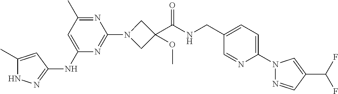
N1C(C)=CC(NC2=CC(C)=NC(N3CC(C(NCC4=CC=C(N5N=CC(C(F)F)=C5)N=C4)=O)(OC)C3)=N2)=N1
